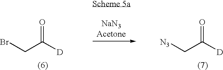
BrCC([D])=O.[N3]CC([D])=O
